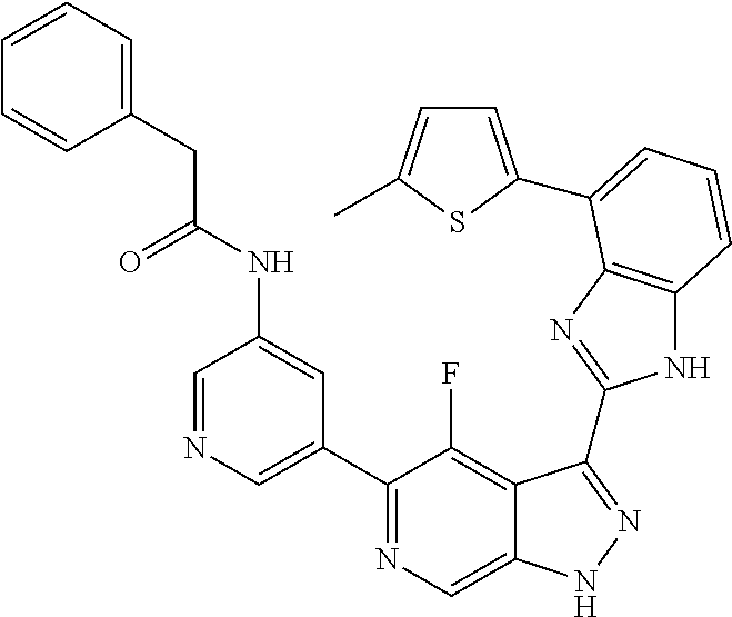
C1=NC=C(C2=NC=C3C(=C2F)C(C2=NC4=C(N2)C=CC=C4C2=CC=C(C)S2)=NN3)C=C1NC(CC1=CC=CC=C1)=O
